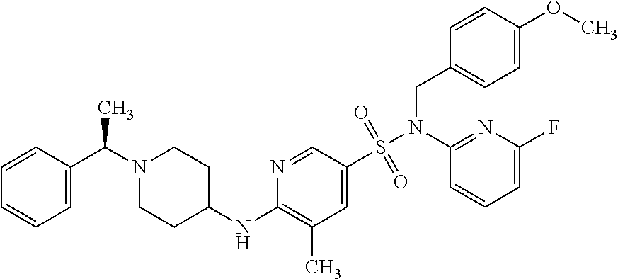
N1(C(C2=CC=CC=C2)C)CCC(NC2=C(C)C=C(S(N(C3=NC(F)=CC=C3)CC3=CC=C(OC)C=C3)(=O)=O)C=N2)CC1
